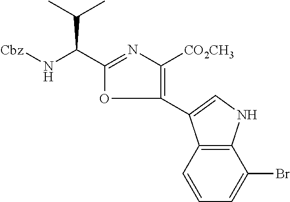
CC(C)C(C1=NC([CO2CH3])=C(C2=CNC3=C2C=CC=C3Br)O1)N[Cbz]
